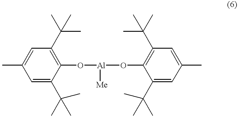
C1=C(C(C)(C)C)C(O[Al](OC2=C(C(C)(C)C)C=C(C)C=C2C(C)(C)C)[Me])=C(C(C)(C)C)C=C1C
